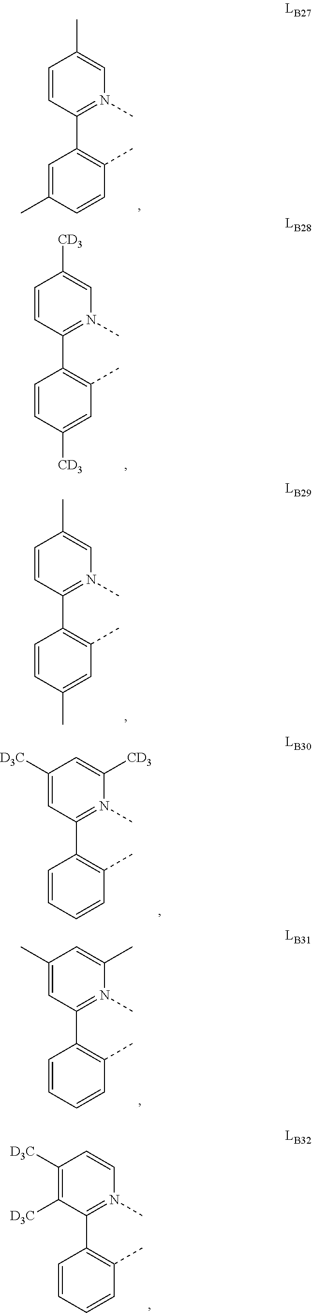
C1=CC(C2=C(C)C=CC(C)=C2)=N(C)C=C1C.C1=CC(C2=C(C)C=C([CD3])C=C2)=N(C)C=C1[CD3].C1=CC(C2=C(C)C=C(C)C=C2)=N(C)C=C1C.C1([D3C])=CC(C2=C(C)C=CC=C2)=N(C)C([CD3])=C1.C1(C)=CC(C2=C(C)C=CC=C2)=N(C)C(C)=C1.C1([D3C])=C([D3C])C(C2=C(C)C=CC=C2)=N(C)C=C1
